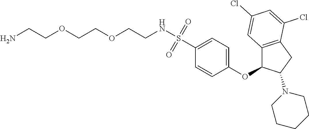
C12=C(CC(N3CCCCC3)C1OC1=CC=C(S(NCCOCCOCCN)(=O)=O)C=C1)C(Cl)=CC(Cl)=C2
